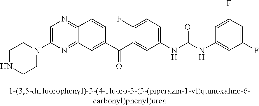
C1=C(N2CCNCC2)N=C2C(=N1)C=CC(C(C1=CC(NC(NC3=CC(F)=CC(F)=C3)=O)=CC=C1F)=O)=C2
